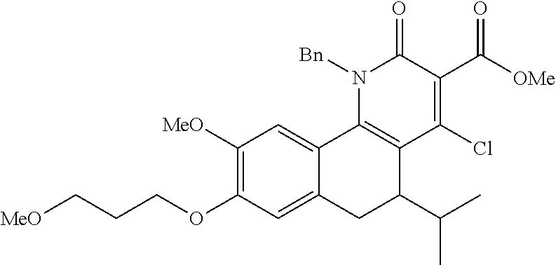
[MeO]CCCOC1=C([MeO])C=C2C(=C1)CC(C(C)C)C1=C2N([Bn])C(=O)C(C(=O)[OMe])=C1Cl
